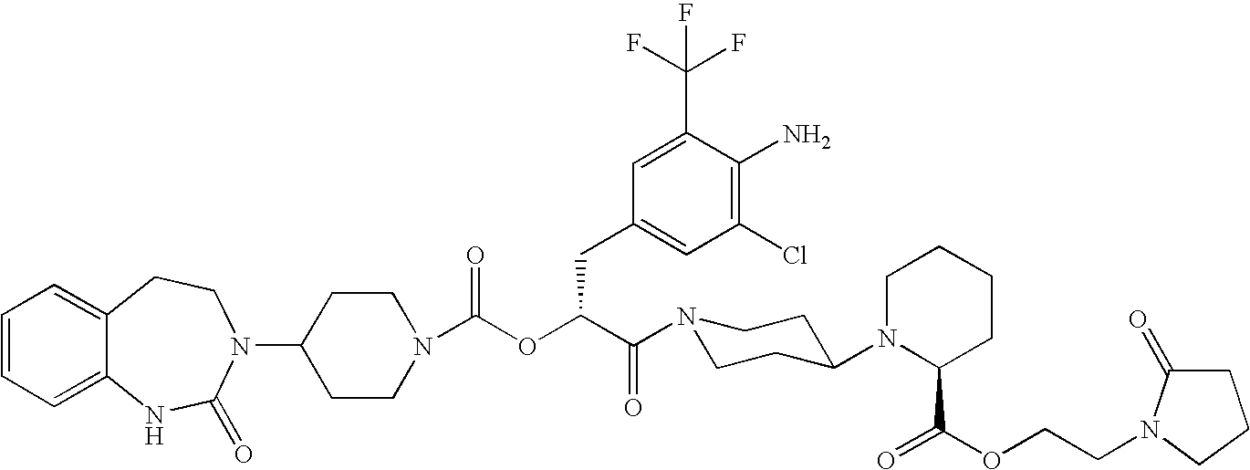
C1(N2C(=O)NC3=CC=CC=C3CC2)CCN(C(OC(C(=O)N2CCC(N3C(C(=O)OCCN4C(=O)CCC4)CCCC3)CC2)CC2=CC(Cl)=C(N)C(C(F)(F)F)=C2)=O)CC1
